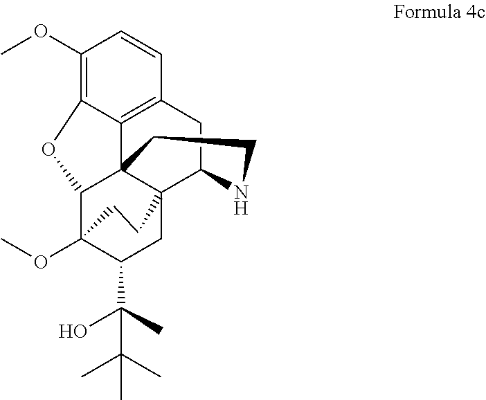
C1(OC)=C2C3=C(C=C1)CC1C45C3(C(C(OC)(C(C(C)(O)C(C)(C)C)C4)CC5)O2)CCN1
